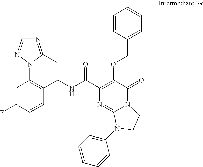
N(C(C1=C(OCC2=CC=CC=C2)C(=O)N2C(=N1)N(C1=CC=CC=C1)CC2)=O)CC1=C(N2C(C)=NC=N2)C=C(F)C=C1
